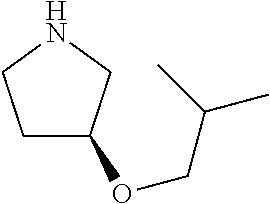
C1C(OCC(C)C)CNC1
